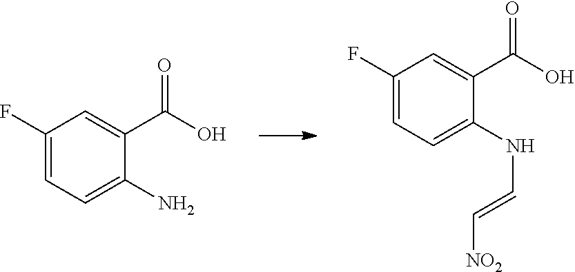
C1(F)=CC=C(N)C(C(O)=O)=C1.C1(F)=CC=C(NC=C[NO2])C(C(O)=O)=C1
